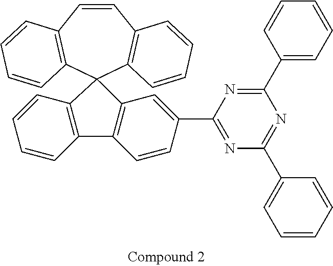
C1=CC2=C(C=CC=C2)C2(C3=C1C=CC=C3)C1=C(C3=C2C=CC=C3)C=CC(C2=NC(C3=CC=CC=C3)=NC(C3=CC=CC=C3)=N2)=C1
